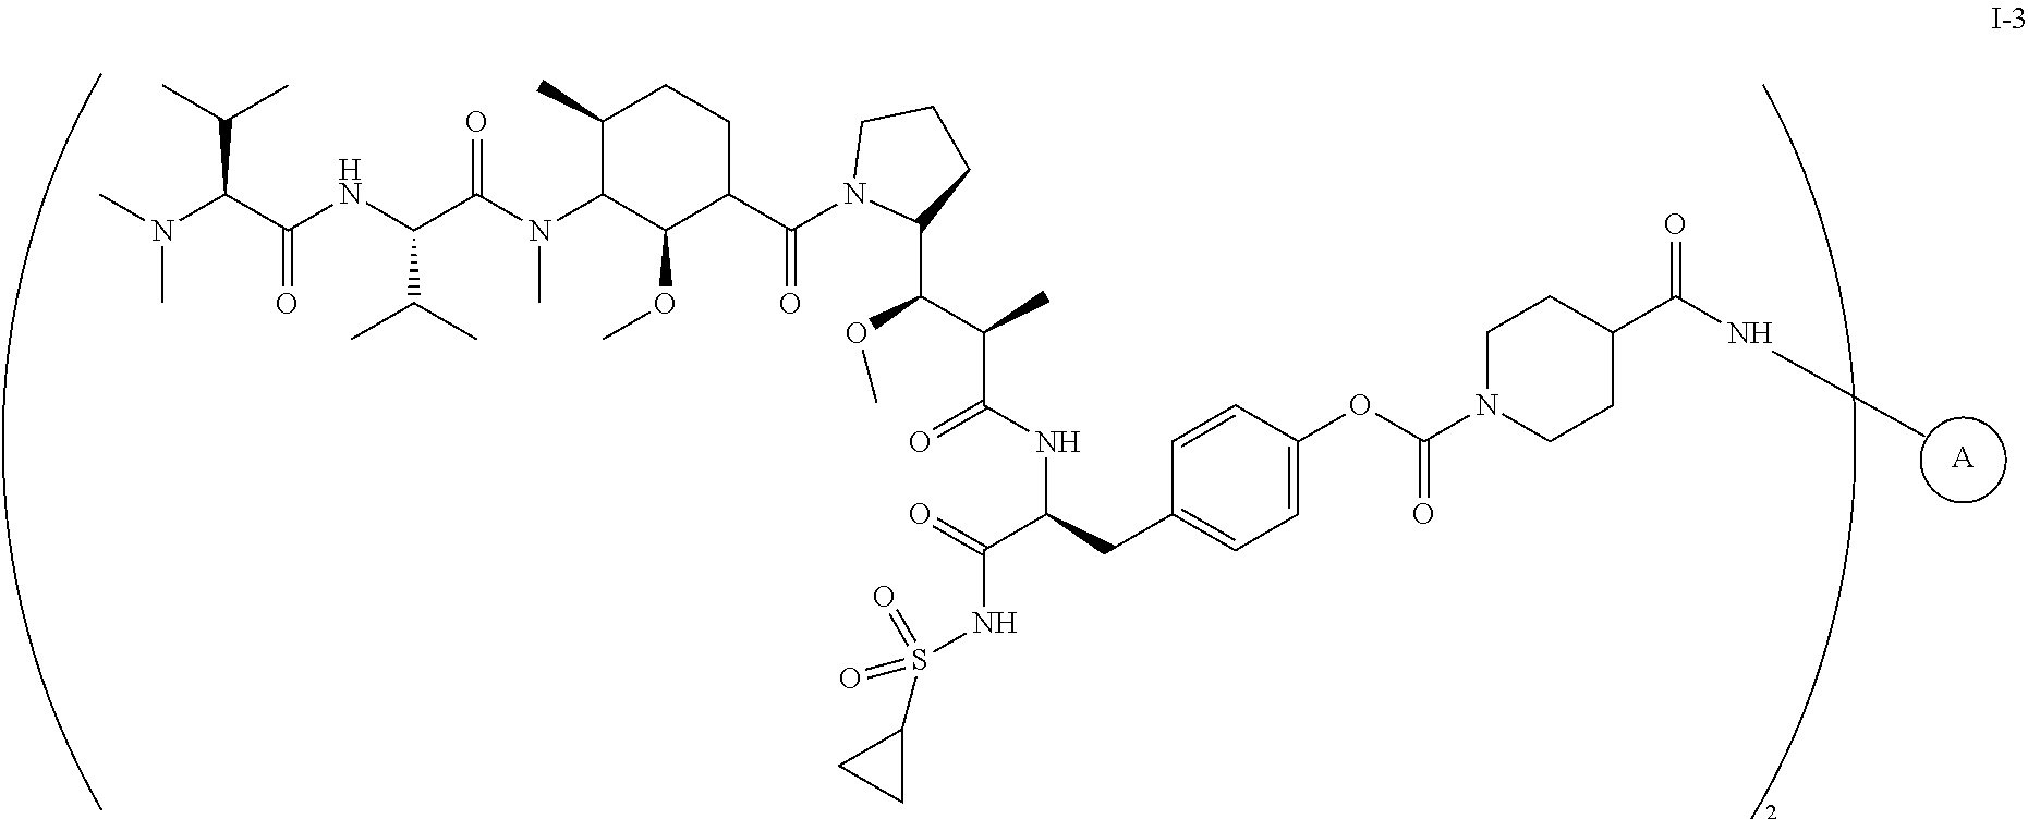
C1(C)C(N(C)C(C(C(C)C)NC(=O)C(N(C)C)C(C)C)=O)C(OC)C(C(N2C(C(OC)C(C(=O)NC(C(=O)NS(C3CC3)(=O)=O)CC3=CC=C(OC(=O)N4CCC(C(=O)NC)CC4)C=C3)C)CCC2)=O)CC1.[A]
